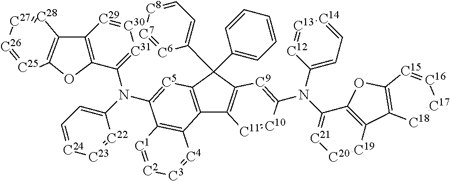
C12=C(C(C3=CC=CC=C3)(C3=CC=[C8][C7]=[C6]3)C3=C1[C11]=[C10]C(N(C1=[C21][C20]=[C19]C4=C1OC1=C4[C18]=[C17][C16]=[C15]1)C1=CC=[C14][C13]=[C12]1)=[C9]3)[C5]=C(N(C1=CC=[C24][C23]=[C22]1)C1=[C31][C30]=[C29]C3=C1OC1=C3[C28]=[C27][C26]=[C25]1)C1=C2[C4]=[C3][C2]=[C1]1
